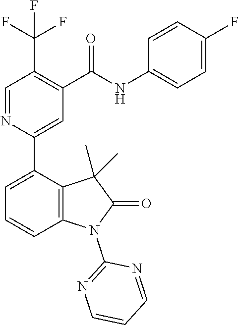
C1=NC(C2=CC=CC3=C2C(C)(C)C(=O)N3C2=NC=CC=N2)=CC(C(NC2=CC=C(F)C=C2)=O)=C1C(F)(F)F
